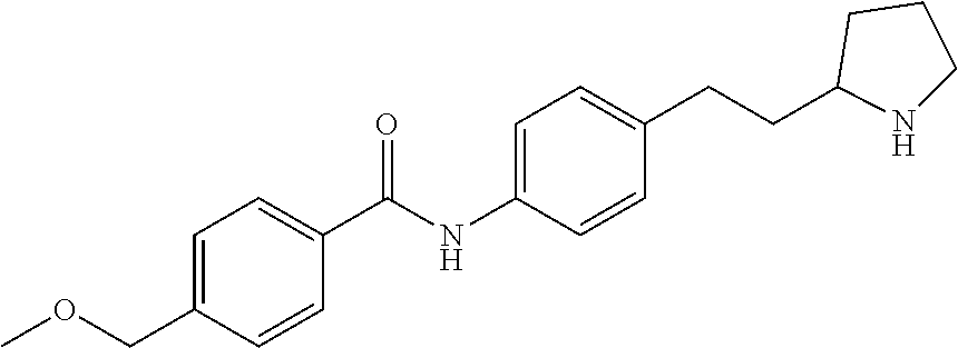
C1=C(COC)C=CC(C(NC2=CC=C(CCC3CCCN3)C=C2)=O)=C1
